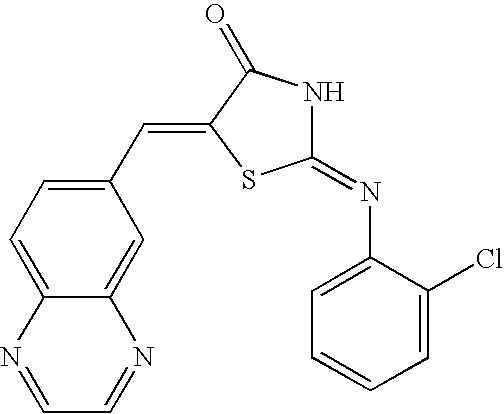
C1(C=C2SC(=NC3=CC=CC=C3Cl)NC2=O)=CC=C2C(=C1)N=CC=N2
